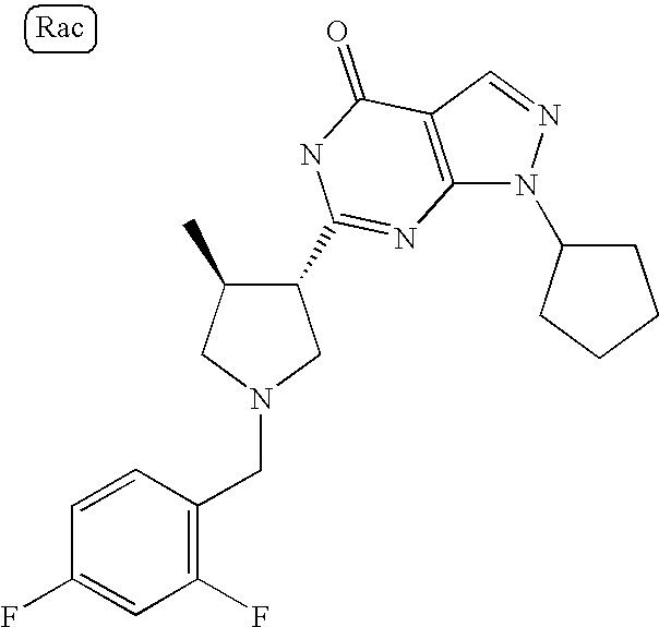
C12=C(C=NN1C1CCCC1)C(=O)NC(C1C(C)CN(CC3=C(F)C=C(F)C=C3)C1)=N2
